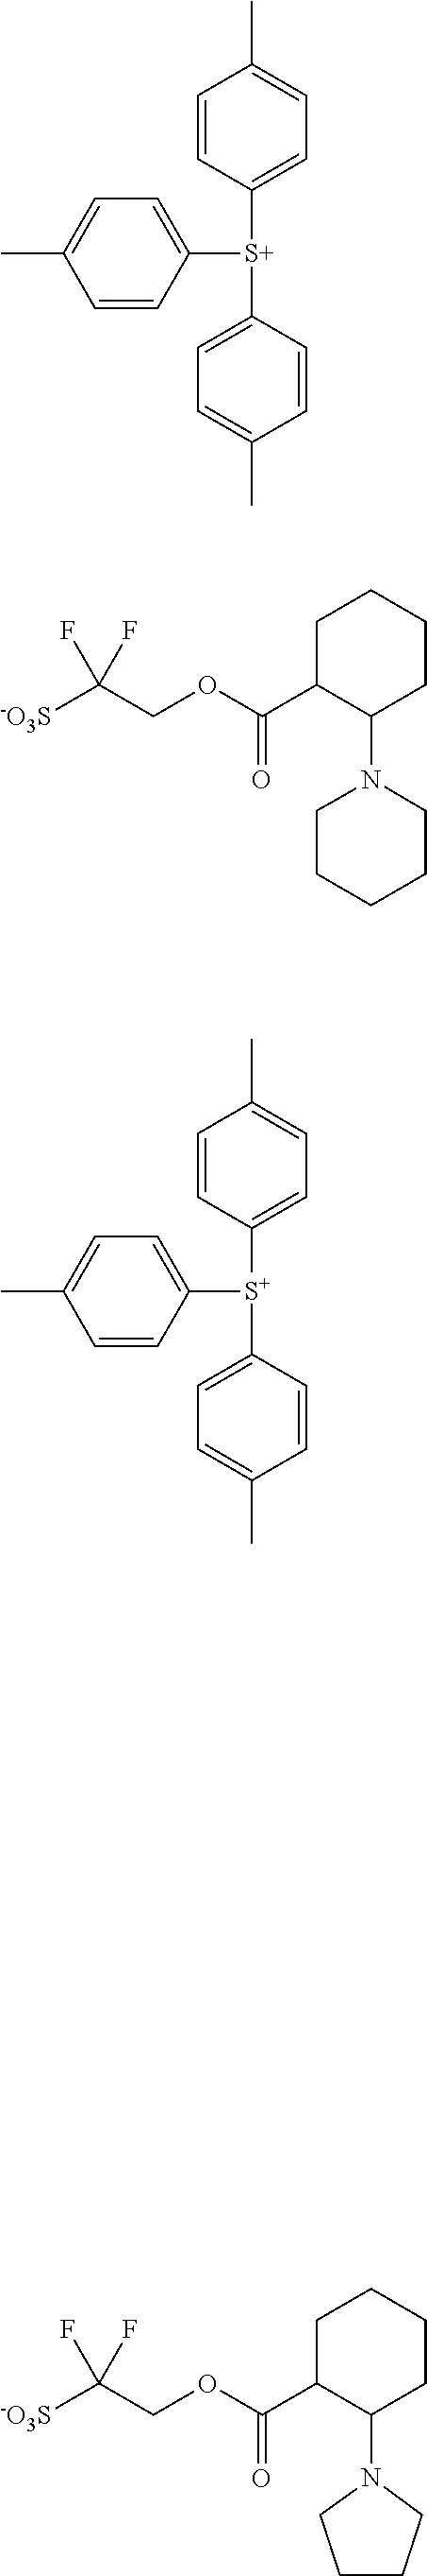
C1=CC([S+](C2=CC=C(C)C=C2)C2=CC=C(C)C=C2)=CC=C1C.C1=CC([S+](C2=CC=C(C)C=C2)C2=CC=C(C)C=C2)=CC=C1C.[-O3S]C(COC(C1C(N2CCCCC2)CCCC1)=O)(F)F.[-O3S]C(COC(C1C(N2CCCC2)CCCC1)=O)(F)F
